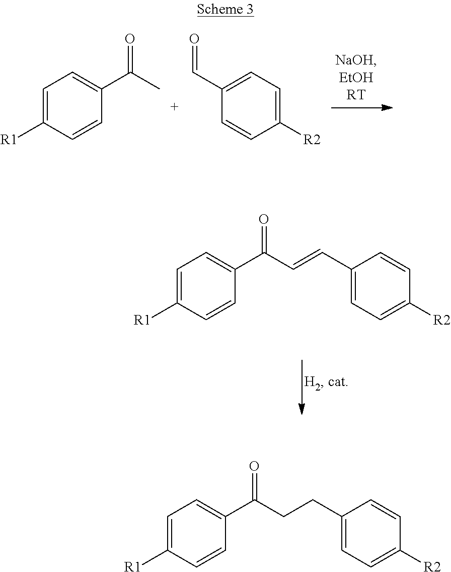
C1=C([R1])C=CC(C(=O)C)=C1.C1(C=O)=CC=C([R2])C=C1.C1=C([R1])C=CC(C(=O)C=CC2=CC=C([R2])C=C2)=C1.C1=C([R1])C=CC(C(=O)CCC2=CC=C([R2])C=C2)=C1
